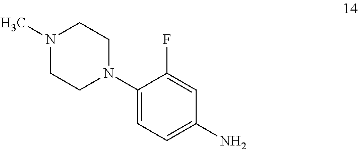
C1(N2CCN(C)CC2)=CC=C(N)C=C1F
